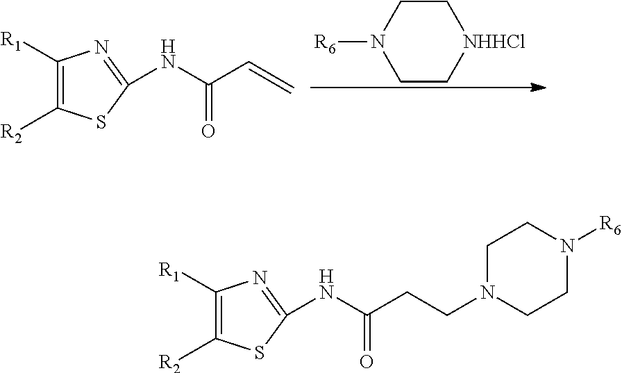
C1([R1])=C([R2])SC(NC(C=C)=O)=N1.C1C[NHHCl]CCN1[R6].C1([R1])=C([R2])SC(NC(CCN2CCN([R6])CC2)=O)=N1
